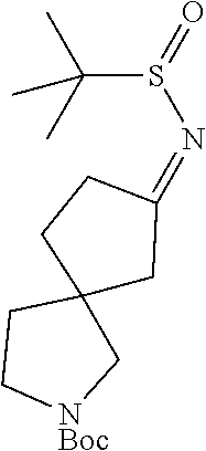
C(S(=O)N=C1CC2(C[NBoc]CC2)CC1)(C)(C)C
